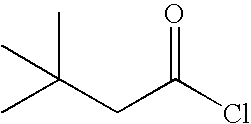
CC(CC(Cl)=O)(C)C
